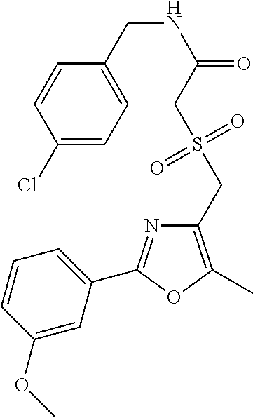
C1(OC)=CC(C2=NC(CS(=O)(=O)CC(=O)NCC3=CC=C(Cl)C=C3)=C(C)O2)=CC=C1
